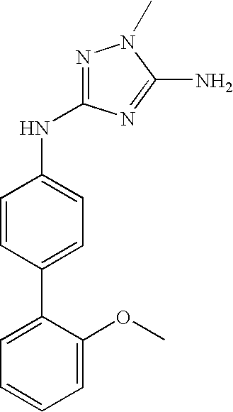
C1=CC(C2=CC=CC=C2OC)=CC=C1NC1=NN(C)C(N)=N1
